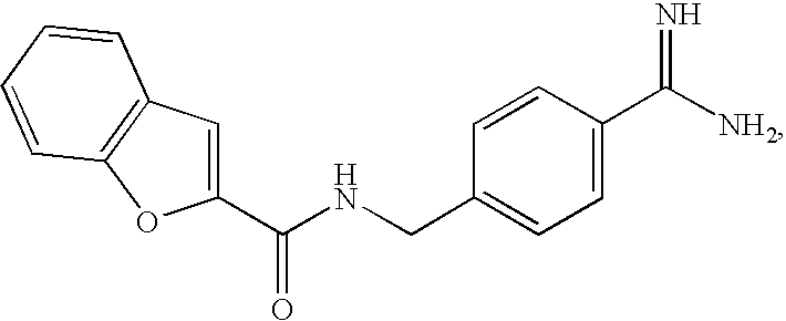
C1(C(NCC2=CC=C(C([NH2])=N)C=C2)=O)=CC2=C(O1)C=CC=C2
